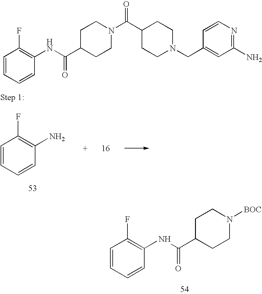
C1(NC(C2CCN([BOC])CC2)=O)=C(F)C=CC=C1.C1=CC=CC(N)=C1F.N(C1=C(F)C=CC=C1)C(C1CCN(C(C2CCN(CC3=CC(N)=NC=C3)CC2)=O)CC1)=O
